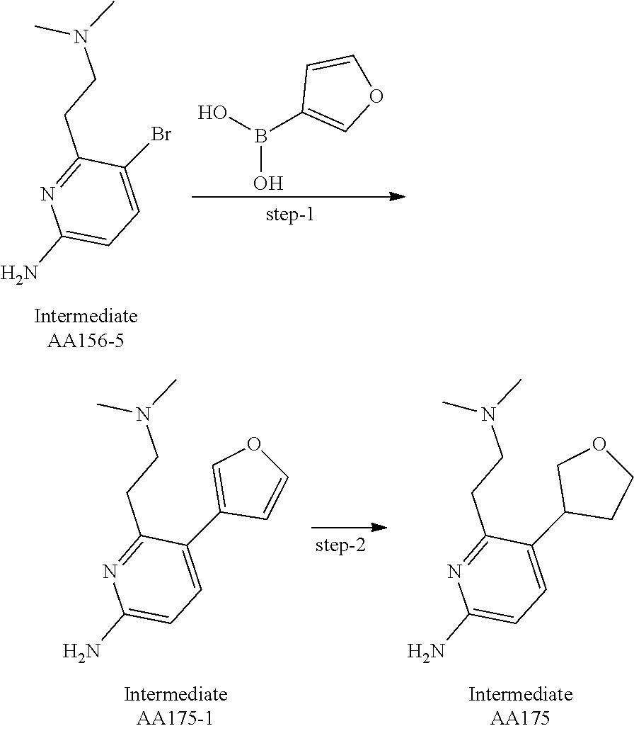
C1(Br)=CC=C(N)N=C1CCN(C)C.C1=COC=C1B(O)O.C1(C2=COC=C2)=CC=C(N)N=C1CCN(C)C.C1(C2CCOC2)=CC=C(N)N=C1CCN(C)C
